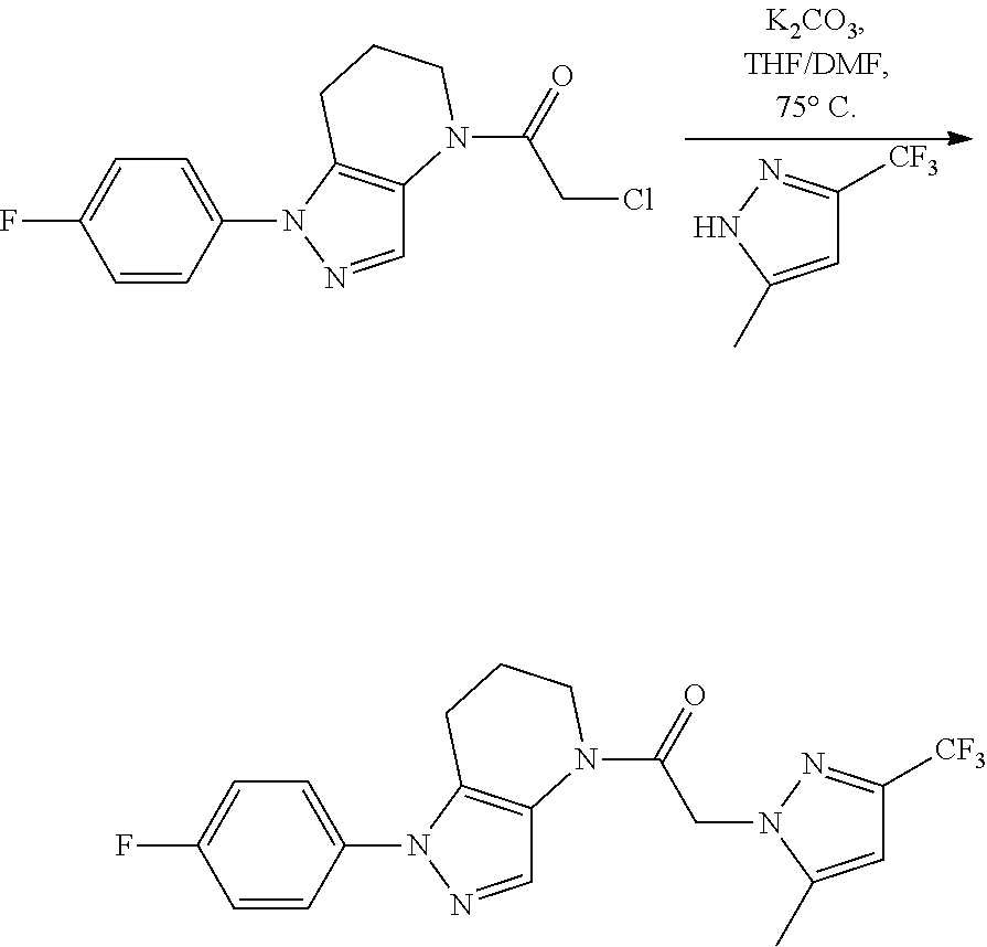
C1=C(C)NN=C1[CF3].C1=NN(C2=CC=C(F)C=C2)C2=C1N(C(=O)CCl)CCC2.C1=NN(C2=CC=C(F)C=C2)C2=C1N(C(=O)CN1C(C)=CC([CF3])=N1)CCC2
